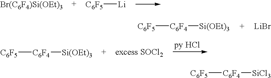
[Br(C6F4)Si(OEt)3].[C6F5][Li].[C6F5][C6F4][Si(OEt)3].[LiBr].[C6F5][C6F4][Si(OEt)3].[C6F5][C6F4][SiCl3]
